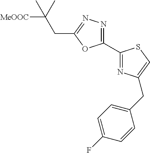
C1(C2=NC(CC3=CC=C(F)C=C3)=CS2)=NN=C(CC(C)([MeOOC])C)O1
